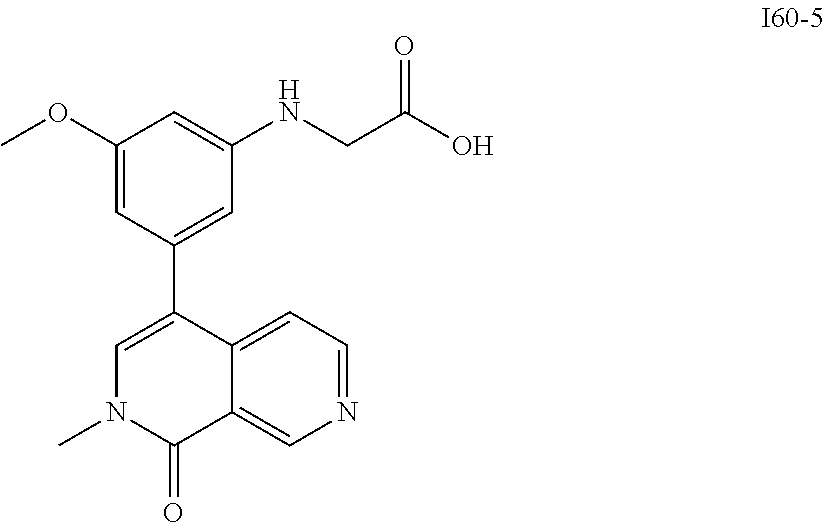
C1(C2=CC(NCC(O)=O)=CC(OC)=C2)=CN(C)C(=O)C2=CN=CC=C12
